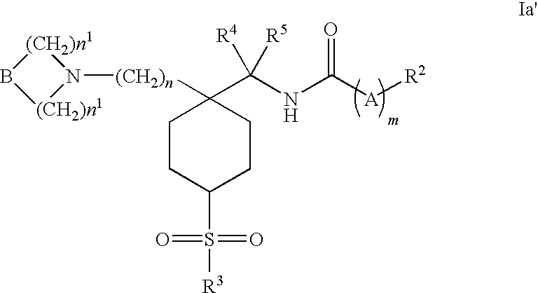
C1CC(S(=O)(=O)[R3])CCC1([(CH2)n]N1[(CH2)n1]B[(CH2)n1]1)C([R4])([R5])NC([A][R2])=O
